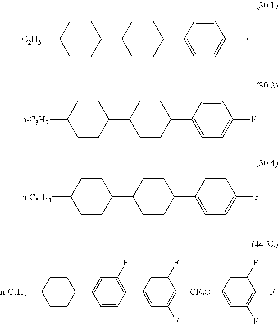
C1CC(C2CCC([C2H5])CC2)CCC1C1=CC=C(F)C=C1.C1CC(C2CCC([n-C3H7])CC2)CCC1C1=CC=C(F)C=C1.C1CC(C2CCC([n-C5H11])CC2)CCC1C1=CC=C(F)C=C1.C1CC(C2=CC(F)=C(C3=CC(F)=C([CF2O]C4=CC(F)=C(F)C(F)=C4)C(F)=C3)C=C2)CCC1[n-C3H7]
